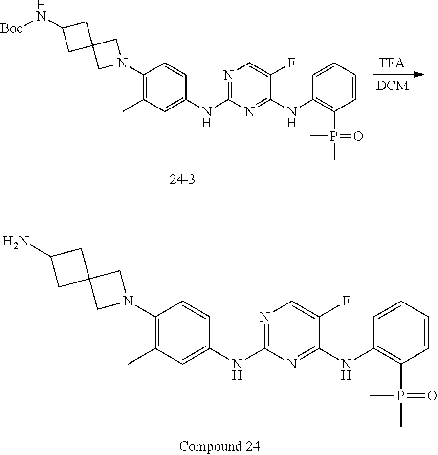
C1C2(CN(C3=C(C)C=C(NC4=NC=C(F)C(NC5=C(P(C)(=O)C)C=CC=C5)=N4)C=C3)C2)CC1N[Boc].C1C2(CN(C3=C(C)C=C(NC4=NC=C(F)C(NC5=C(P(C)(=O)C)C=CC=C5)=N4)C=C3)C2)CC1N
